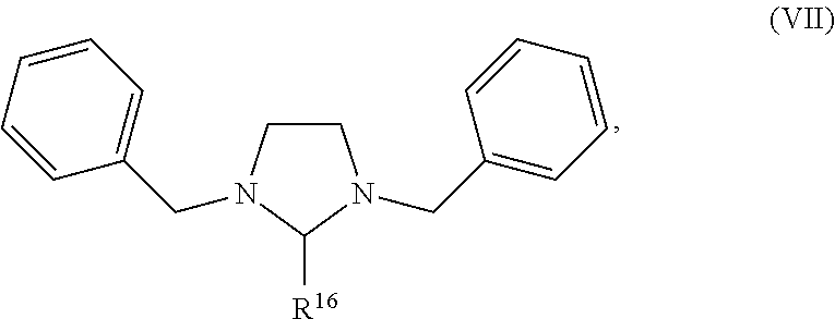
C1CN(CC2=CC=CC=C2)C([R16])N1CC1=CC=CC=C1
